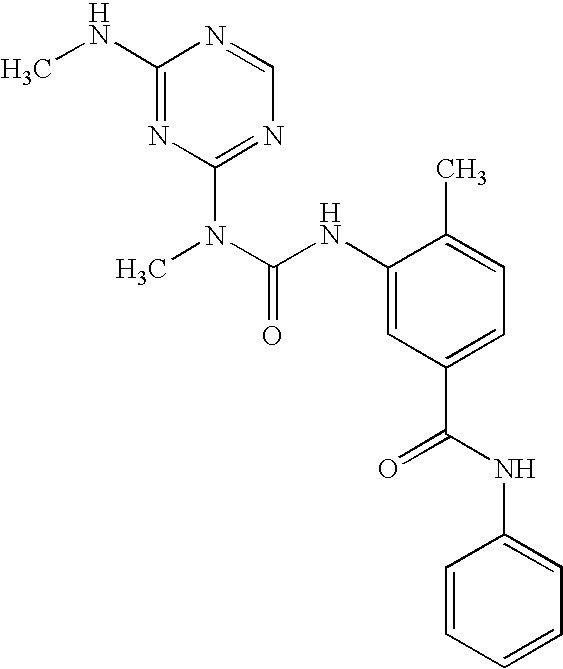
C1(NC)=NC(N(C)C(NC2=CC(C(=O)NC3=CC=CC=C3)=CC=C2C)=O)=NC=N1
